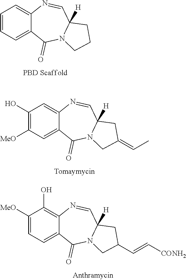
C1=CC=C2C(=C1)N=CC1([H])N(C2=O)CCC1.C1(O)=C([MeO])C=C2C(=C1)N=CC1([H])N(C2=O)CC(=CC)C1.C1([MeO])=CC=C2C(=C1O)N=CC1([H])N(C2=O)CC(C=C[CONH2])C1
